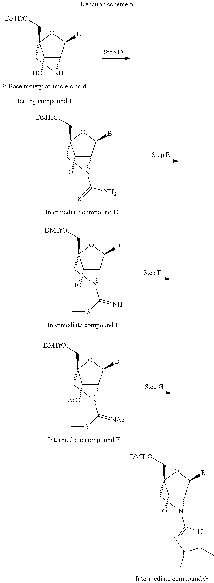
C1(O)C2C(B)OC1(C[DMTrO])CN2.C1(O)C2C(B)OC1(C[DMTrO])CN2C(=S)N.C1([AcO])C2C(B)OC1(C[DMTrO])CN2C(SC)=[NAc].C1(O)C2C(B)OC1(C[DMTrO])CN2C1=NN(C)C(C)=N1.C1(O)C2C(B)OC1(C[DMTrO])CN2C(SC)=N
